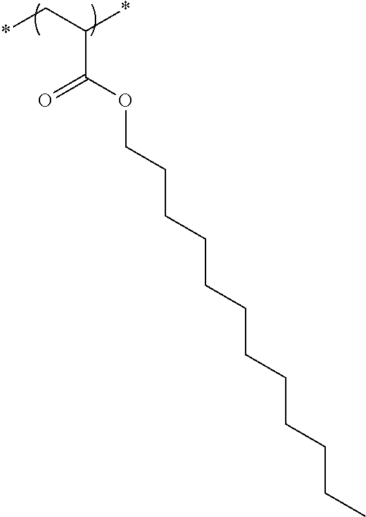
*CC(*)C(OCCCCCCCCCCCC)=O
